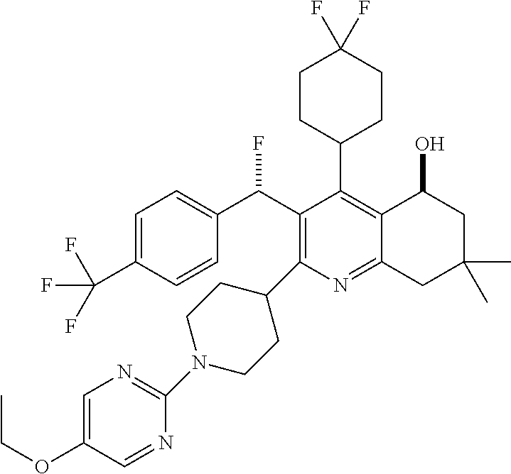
C1=C(C(F)(F)F)C=CC(C(C2=C(C3CCN(C4=NC=C(OCC)C=N4)CC3)N=C3C(=C2C2CCC(F)(F)CC2)C(O)CC(C)(C)C3)F)=C1
